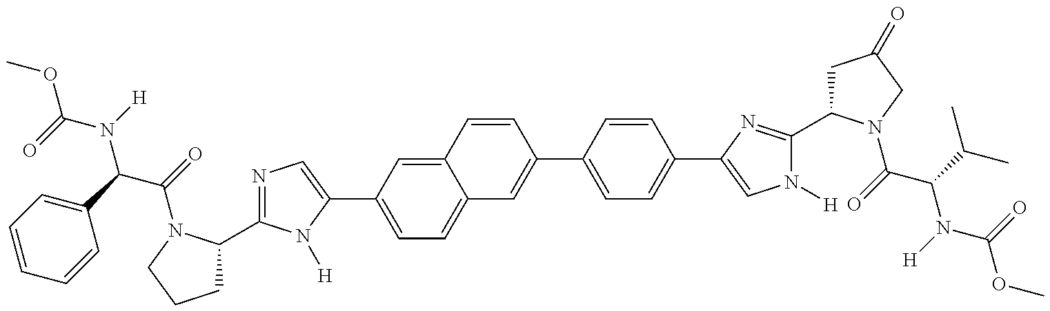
N1=C(C2CCCN2C(C(N(C(OC)=O)[H])C2=CC=CC=C2)=O)N([H])C(C2=CC=C3C(=C2)C=CC(C2=CC=C(C4=CN([H])C(C5CC(=O)CN5C(C(N(C(OC)=O)[H])C(C)C)=O)=N4)C=C2)=C3)=C1
